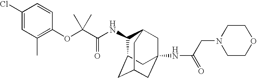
N(C(C(OC1=C(C)C=C(Cl)C=C1)(C)C)=O)C1C2CC3CC(NC(CN4CCOCC4)=O)(CC1C3)C2
